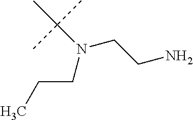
C(N(CCC)C(C)(C)C)CN
